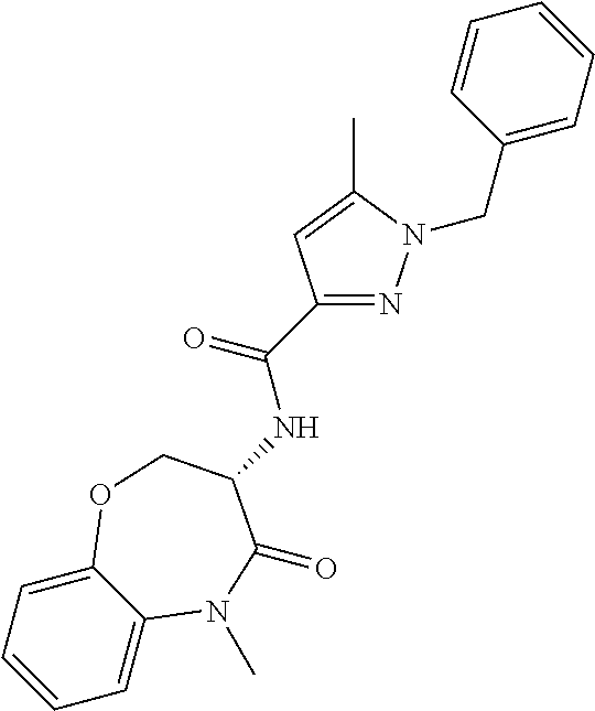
C1=C2C(=CC=C1)OCC(NC(C1=NN(CC3=CC=CC=C3)C(C)=C1)=O)C(=O)N2C
